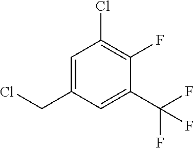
C1=C(CCl)C=C(C(F)(F)F)C(F)=C1Cl
